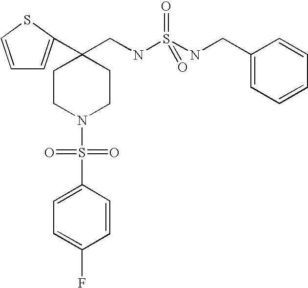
C1=CSC(C2(CNS(NCC3=CC=CC=C3)(=O)=O)CCN(S(=O)(=O)C3=CC=C(F)C=C3)CC2)=C1
